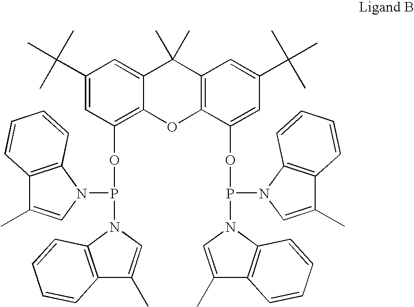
C1(C(C)(C)C)=CC(OP(N2C3=C(C(C)=C2)C=CC=C3)N2C3=C(C(C)=C2)C=CC=C3)=C2C(=C1)C(C)(C)C1=C(O2)C(OP(N2C=C(C)C3=C2C=CC=C3)N2C=C(C)C3=C2C=CC=C3)=CC(C(C)(C)C)=C1
